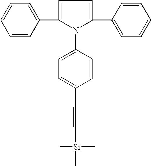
C1=CC(C2=CC=C(C3=CC=CC=C3)N2C2=CC=C(C#C[Si](C)(C)C)C=C2)=CC=C1
